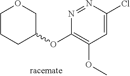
C1=C(Cl)N=NC(OC2COCCC2)=C1OC
